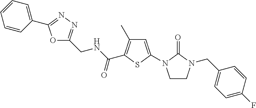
O1C(CNC(C2=C(C)C=C(N3CCN(CC4=CC=C(F)C=C4)C3=O)S2)=O)=NN=C1C1=CC=CC=C1
